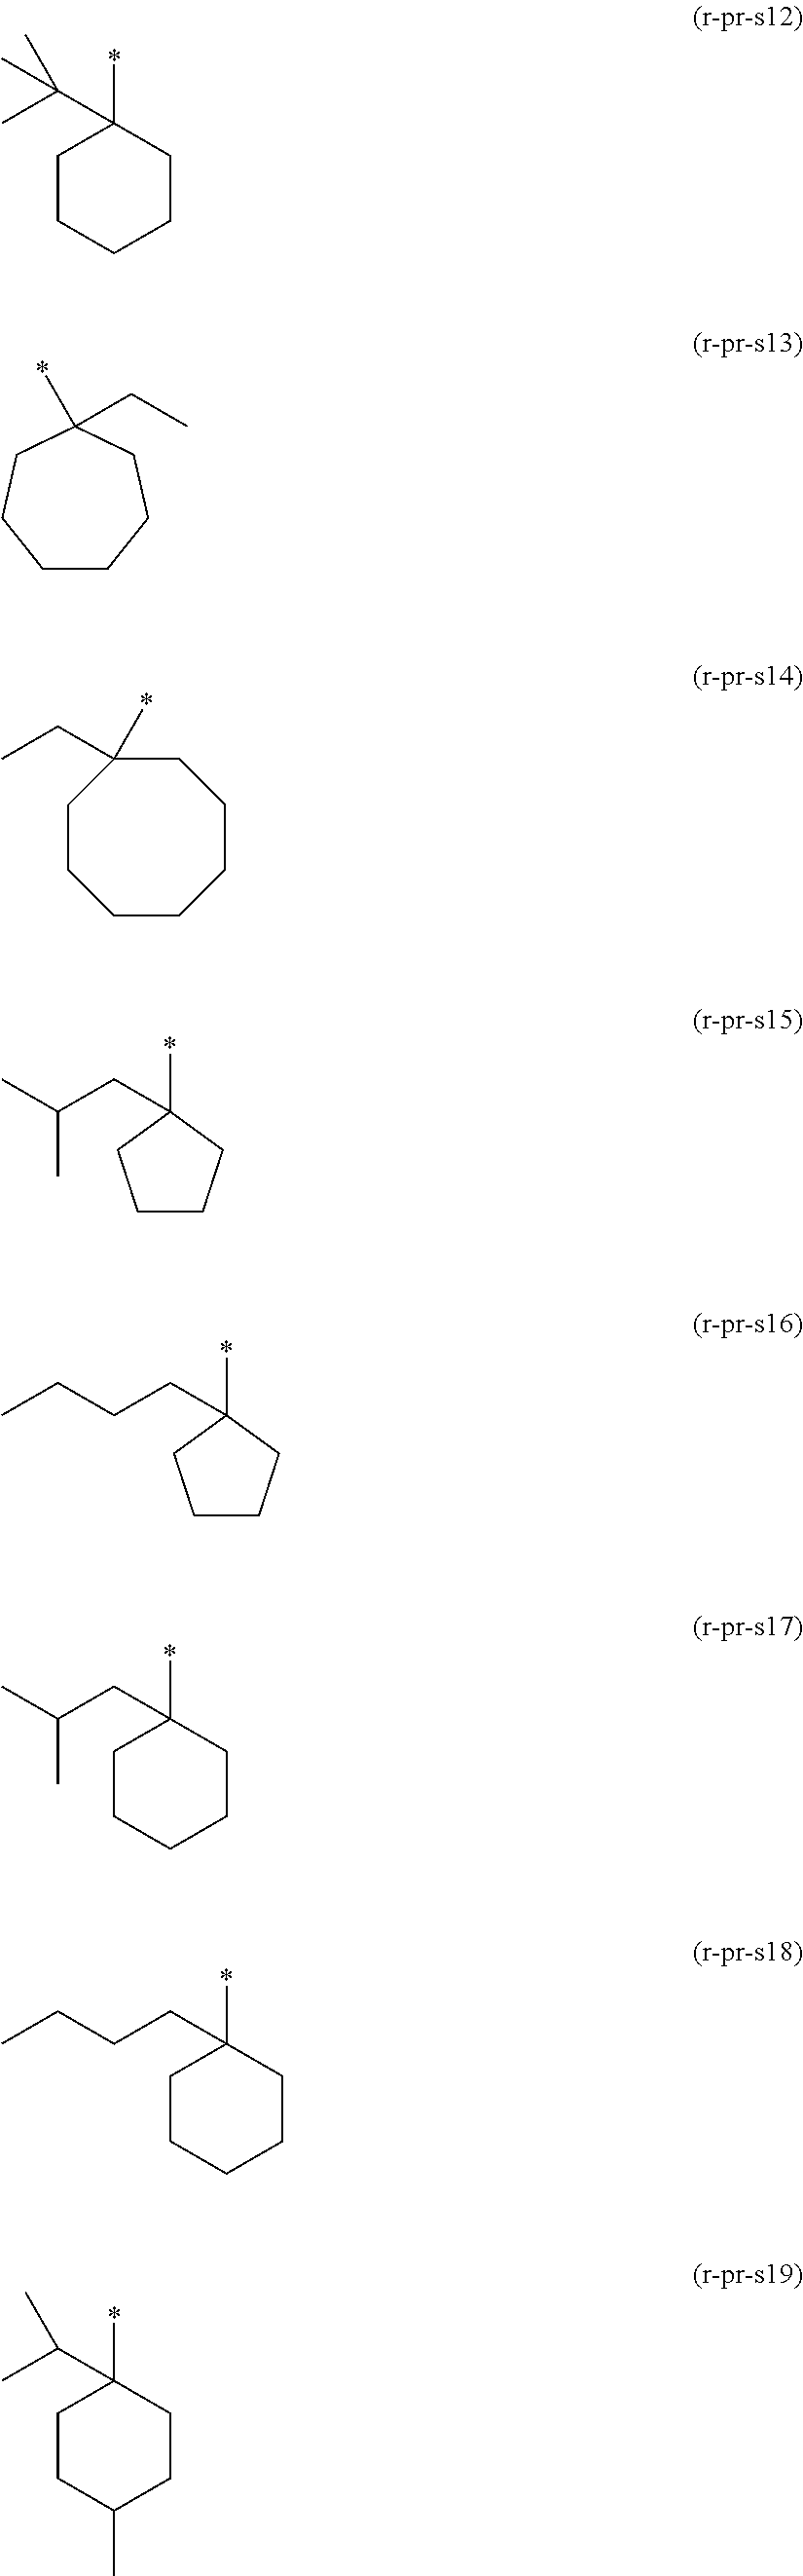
C1CCCCC1(C(C)(C)C)*.C1CCCC(*)(CC)CC1.C1CCCCCCC1(*)CC.C1CCC(*)(CC(C)C)C1.C1CCC(*)(CCCC)C1.C1(*)(CC(C)C)CCCCC1.C1CCCCC1(*)CCCC.C1CC(C)CCC1(*)C(C)C
